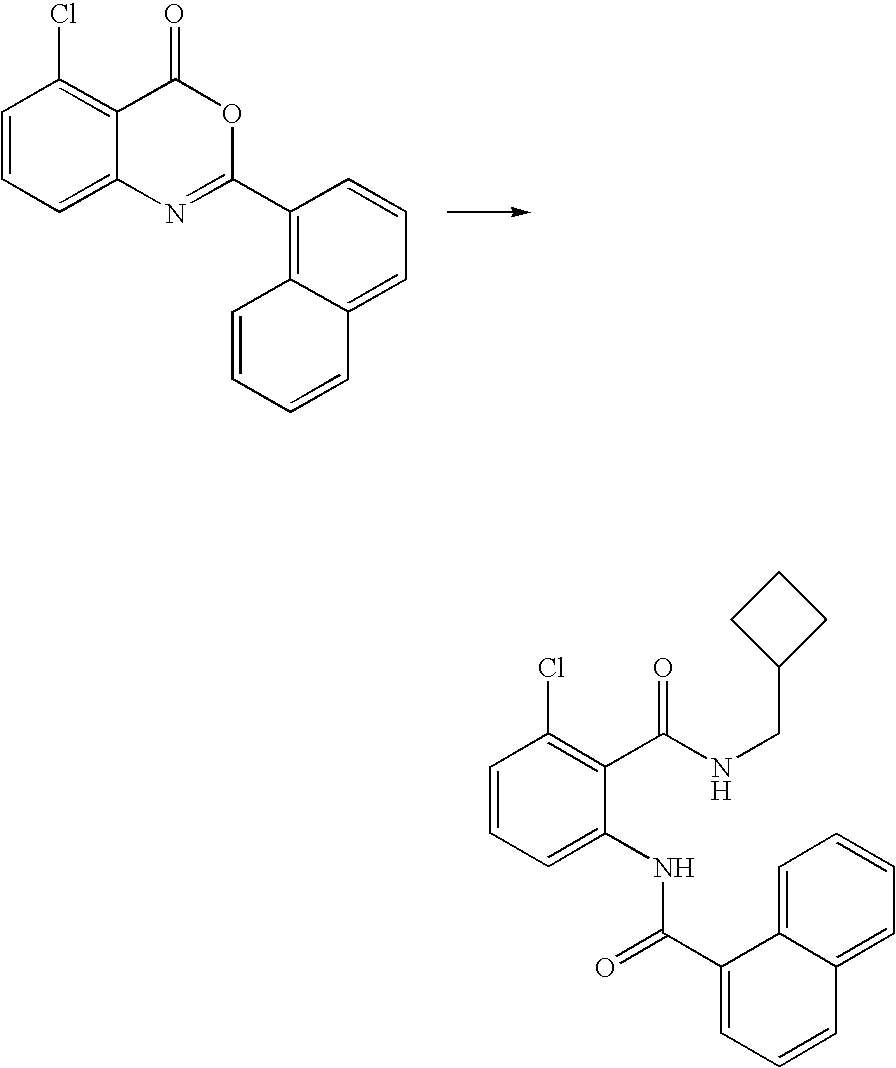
C1=CC=C2C(=C1Cl)C(=O)OC(C1=C3C(=CC=C1)C=CC=C3)=N2.C1=CC=C(NC(=O)C2=CC=CC3=CC=CC=C32)C(C(NCC2CCC2)=O)=C1Cl
